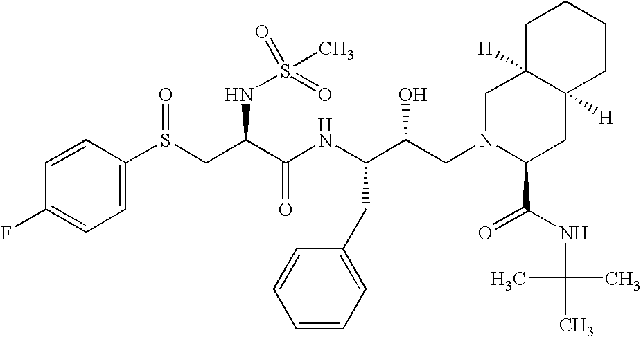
C1=CC(F)=CC=C1S(CC(C(NC(C(CN1C(C(NC(C)(C)C)=O)CC2([H])C([H])(C1)CCCC2)O)CC1=CC=CC=C1)=O)NS(=O)(=O)C)=O
